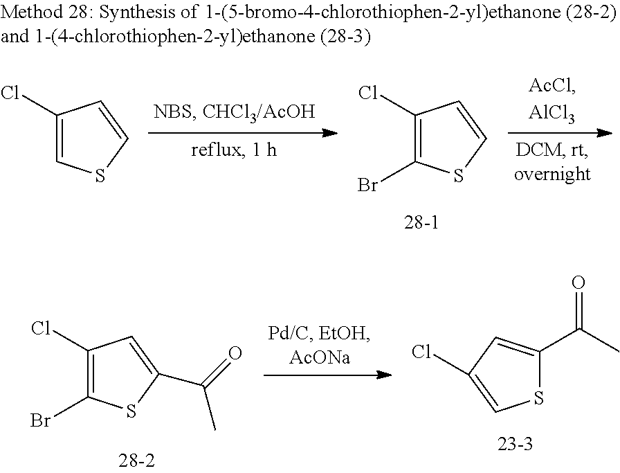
C1(Cl)=CSC=C1.C1(Cl)=C(Br)SC=C1.C1(Cl)=C(Br)SC(C(=O)C)=C1.S1C(C(C)=O)=CC(Cl)=C1
